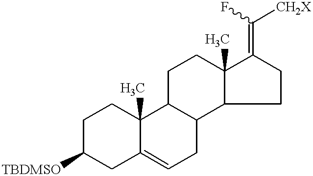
C1C([TBDMSO])CC2=CCC3C(C2(C)C1)CCC1(C)C3CCC1=C(F)[CH2X]
